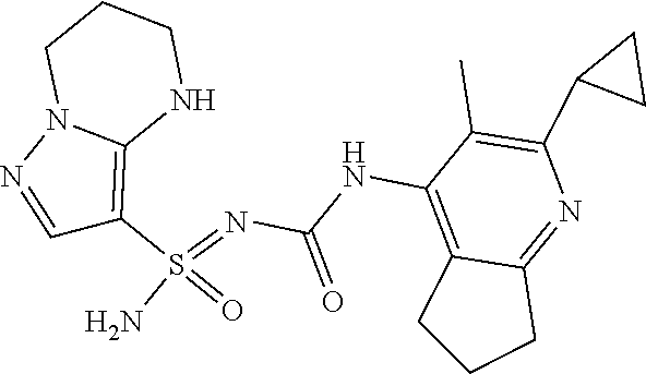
C(NC1=C2C(=NC(C3CC3)=C1C)CCC2)(N=S(N)(=O)C1=C2N(N=C1)CCCN2)=O
